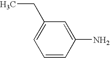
C1=CC(N)=CC(CC)=C1
